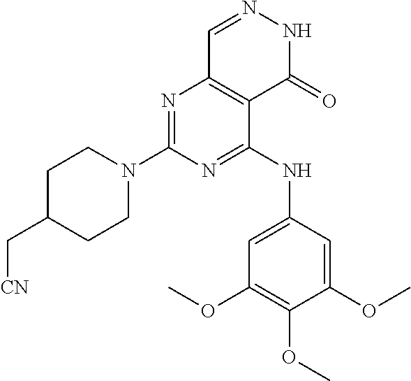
N1=C(N2CCC(C[CN])CC2)N=C(NC2=CC(OC)=C(OC)C(OC)=C2)C2=C1C=NNC2=O
